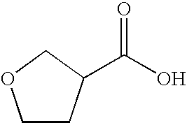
C1CC(C(O)=O)CO1
